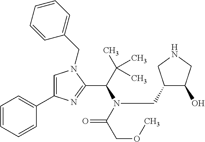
C1=C(C2=CC=CC=C2)N=C(C(C(C)(C)C)N(C(COC)=O)CC2C(O)CNC2)N1CC1=CC=CC=C1
